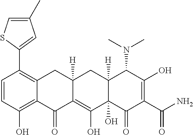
C1=CC(O)=C2C(=C1C1=CC(C)=CS1)CC1([H])C(=C(O)C3(O)C([H])(C1)C(N(C)C)C(O)=C(C(N)=O)C3=O)C2=O
